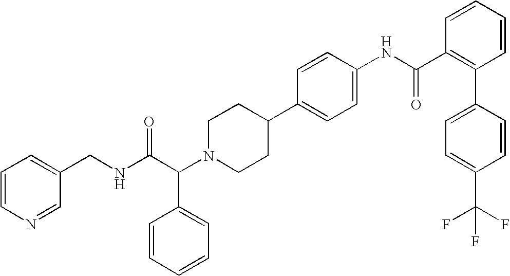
C(C(N1CCC(C2=CC=C(NC(C3=C(C4=CC=C(C(F)(F)F)C=C4)C=CC=C3)=O)C=C2)CC1)C1=CC=CC=C1)(NCC1=CC=CN=C1)=O
